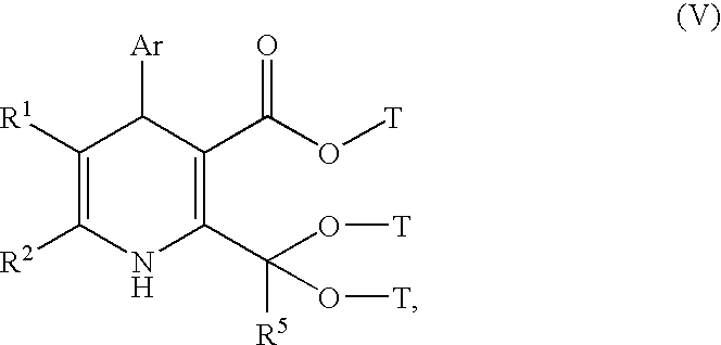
C1([R1])=C([R2])NC(C(O[T])([R5])O[T])=C(C(O[T])=O)C1[Ar]
